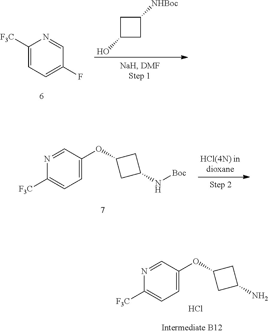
C1([F3C])=CC=C(F)C=N1.C1(O)CC([NHBoc])C1.N1=CC(OC2CC(N[Boc])C2)=CC=C1[F3C].N1=CC(OC2CC(N)C2)=CC=C1[F3C].Cl
